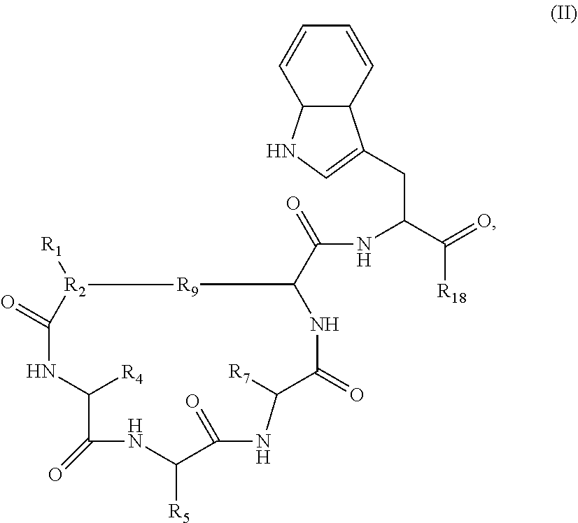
C1=CC=CC2C1C(CC(C(=O)[R18])NC(C1NC(=O)C([R7])NC(=O)C([R5])NC(=O)C([R4])NC(=O)[R2]([R1])[R9]1)=O)=CN2
